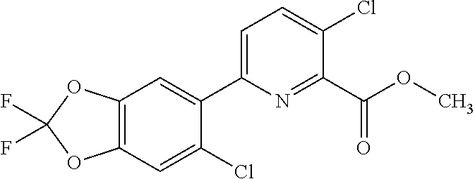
FC1(F)OC2=C(O1)C=C(Cl)C(C1=CC=C(Cl)C(C(OC)=O)=N1)=C2
